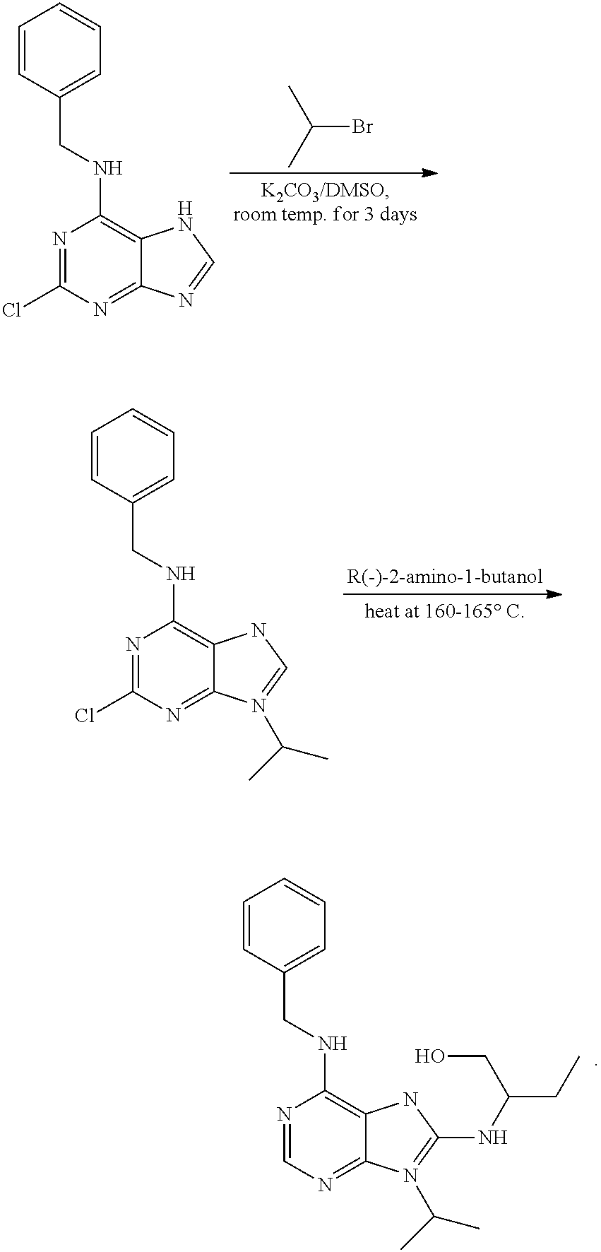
CC(C)Br.C1=CC(CNC2=C3C(=NC(Cl)=N2)N=CN3)=CC=C1.C1=CC(CNC2=C3C(=NC(Cl)=N2)N(C(C)C)=CN3)=CC=C1.C1=CC(CNC2=C3C(=NC=N2)N(C(C)C)=C(NC(CO)CC)N3)=CC=C1
